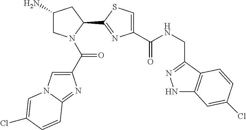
C1(N)CN(C(C2=CN3C(=N2)C=CC(Cl)=C3)=O)C(C2=NC(C(NCC3=NNC4=C3C=CC(Cl)=C4)=O)=CS2)C1
